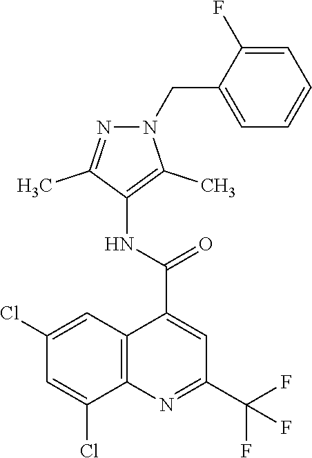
N1=C(C)C(NC(C2=CC(C(F)(F)F)=NC3=C2C=C(Cl)C=C3Cl)=O)=C(C)N1CC1=CC=CC=C1F
